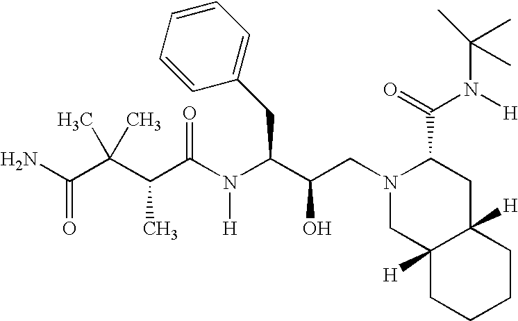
NC(C(C(C(N(C(C(CN1CC2([H])C([H])(CC1C(=O)N([H])C(C)(C)C)CCCC2)O)CC1=CC=CC=C1)[H])=O)C)(C)C)=O
